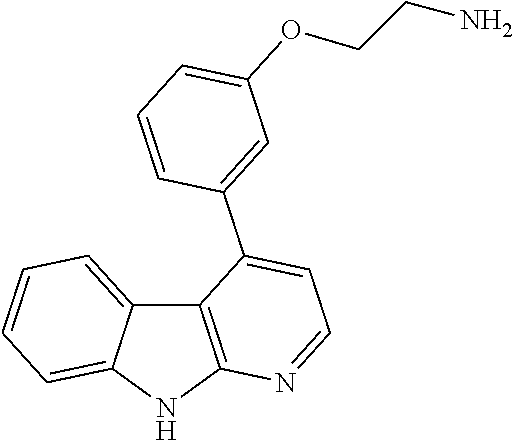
C12=C(NC3=CC=CC=C13)N=CC=C2C1=CC(OCCN)=CC=C1
